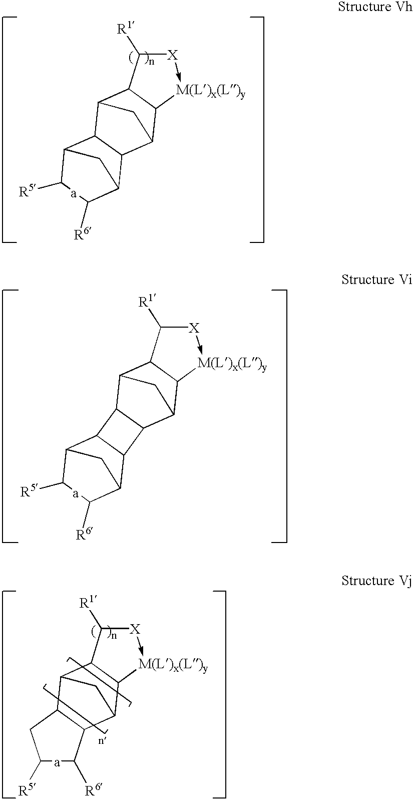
[X]1->[M(L)x(L)y]C2C(C1[R1])C1C3C(C2C1)C1C([R6])[a]C([R5])C3C1.[X]1->[M(L)x(L)y]C2C(C1[R1])C1C3C4C(C5C([R6])[a]C([R5])C4C5)C3C2C1.[X]1->[M(L)x(L)y]C2C(C1[R1])C1C3C(C2C1)C([R6])[a]C([R5])C3
